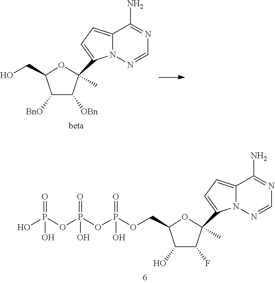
C1([BnO])C([OBn])C(C2=CC=C3N2N=CN=C3N)(C)OC1CO.C1(O)C(F)C(C2=CC=C3N2N=CN=C3N)(C)OC1COP(OP(OP(O)(=O)O)(=O)O)(=O)O
